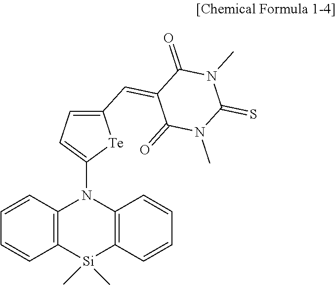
C12=C([Si](C)(C)C3=C(N1C1=CC=C(C=C4C(=O)N(C)C(=S)N(C)C4=O)[Te]1)C=CC=C3)C=CC=C2
